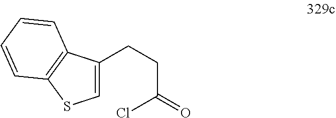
C1=C(CCC(=O)Cl)C2=C(S1)C=CC=C2
